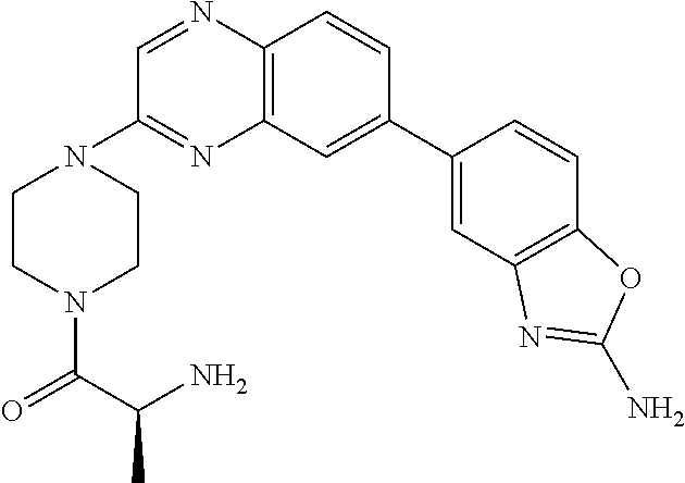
C12=C(C=C(C3=CC4=C(C=C3)OC(N)=N4)C=C1)N=C(N1CCN(C(C(N)C)=O)CC1)C=N2
